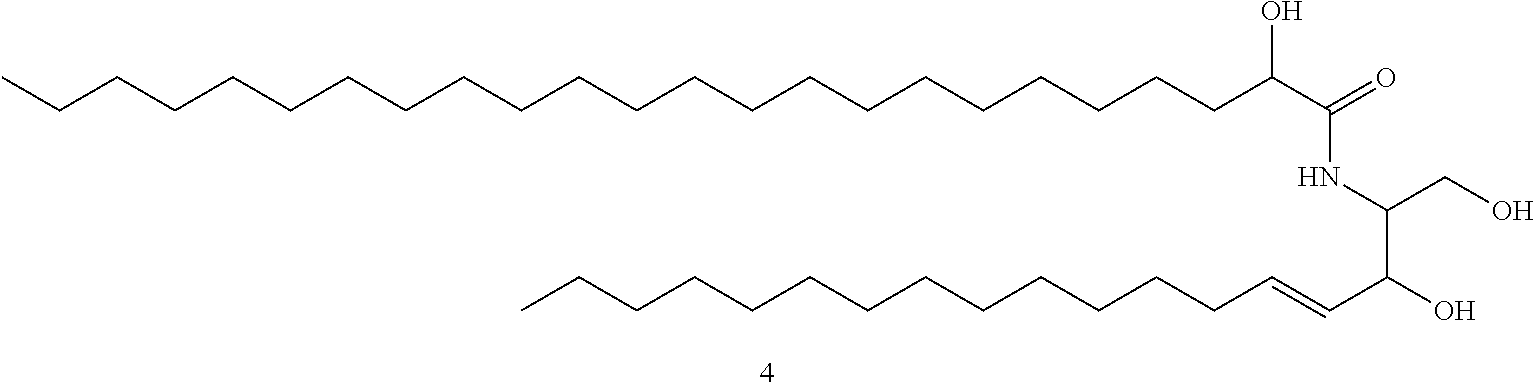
CCCCCCCCCCCCCCCCCCCCCCC(C(=O)NC(C(O)C=CCCCCCCCCCCCCC)CO)O
